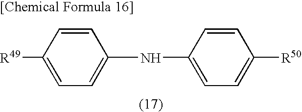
C1(NC2=CC=C([R50])C=C2)=CC=C([R49])C=C1
